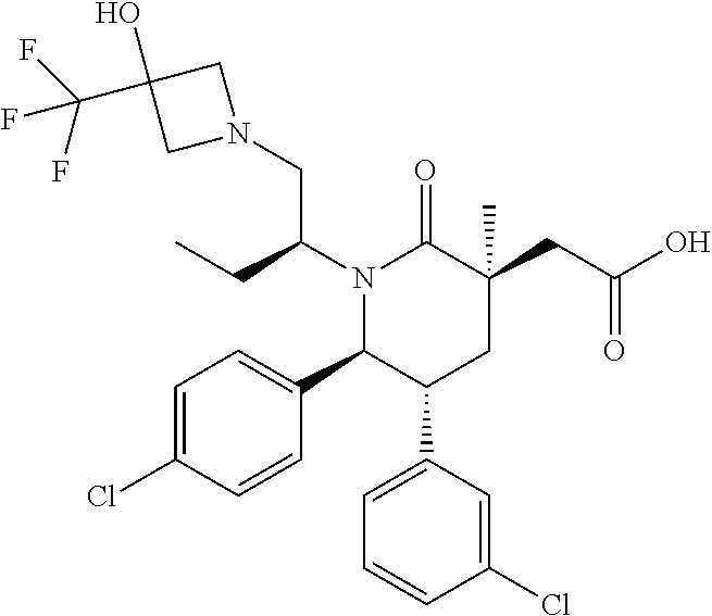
N1(C(CC)CN2CC(C(F)(F)F)(O)C2)C(C2=CC=C(Cl)C=C2)C(C2=CC=CC(Cl)=C2)CC(CC(=O)O)(C)C1=O
